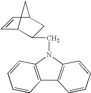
C12=C(N(CC3C4C=CC(C3)C4)C3=C1C=CC=C3)C=CC=C2
